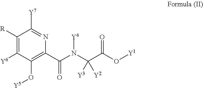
[R]C1=C([Y6])C(O[Y5])=C(C(N(C(C(O[Y1])=O)([Y3])[Y2])[Y4])=O)N=C1[Y7]
